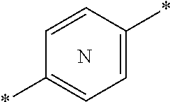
C1=CC(*)=CC=C1*.N
